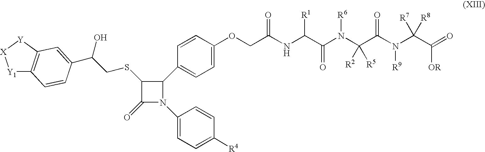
C1(=O)N(C2=CC=C([R4])C=C2)C(C2=CC=C(OCC(NC(C(N(C(C(N(C(C(=O)[OR])([R7])[R8])[R9])=O)([R2])[R5])[R6])=O)[R1])=O)C=C2)C1SCC(O)C1=CC2=C([Y1][X][Y]2)C=C1
